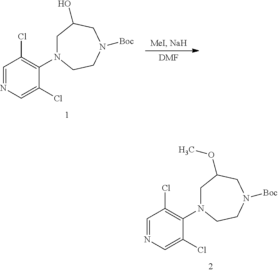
C1(Cl)=CN=CC(Cl)=C1N1CC(O)CN([Boc])CC1.[DMF].C1(Cl)=CN=CC(Cl)=C1N1CC(OC)CN([Boc])CC1
